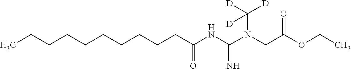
CCCCCCCCCCC(NC(N(CC(OCC)=O)C([D])([D])[D])=N)=O
